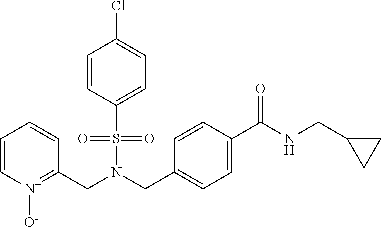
C1=C(S(N(CC2=CC=C(C(=O)NCC3CC3)C=C2)CC2=[N+]([O-])C=CC=C2)(=O)=O)C=CC(Cl)=C1
